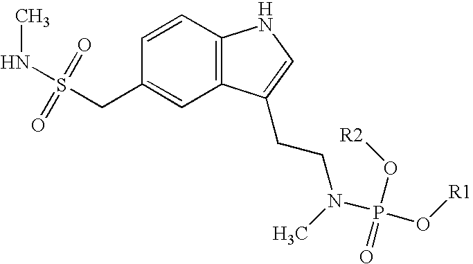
CNS(CC1=CC2=C(C=C1)NC=C2CCN(P(O[R1])(=O)O[R2])C)(=O)=O
